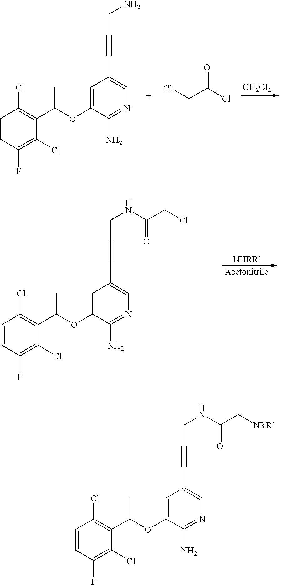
C1=CC(F)=C(Cl)C(C(OC2=CC(C#CCN)=CN=C2N)C)=C1Cl.ClCC(Cl)=O.[CH2Cl2].C1=CC(F)=C(Cl)C(C(OC2=CC(C#CCNC(CCl)=O)=CN=C2N)C)=C1Cl.C1=CC(F)=C(Cl)C(C(OC2=CC(C#CCNC(C[NRR])=O)=CN=C2N)C)=C1Cl
